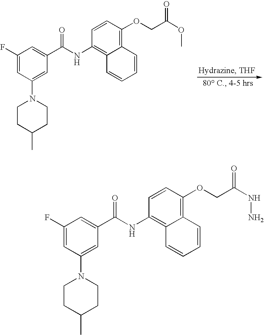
C1(F)=CC(N2CCC(C)CC2)=CC(C(NC2=C3C(=C(OCC(OC)=O)C=C2)C=CC=C3)=O)=C1.C1(F)=CC(N2CCC(C)CC2)=CC(C(NC2=C3C(=C(OCC(NN)=O)C=C2)C=CC=C3)=O)=C1
